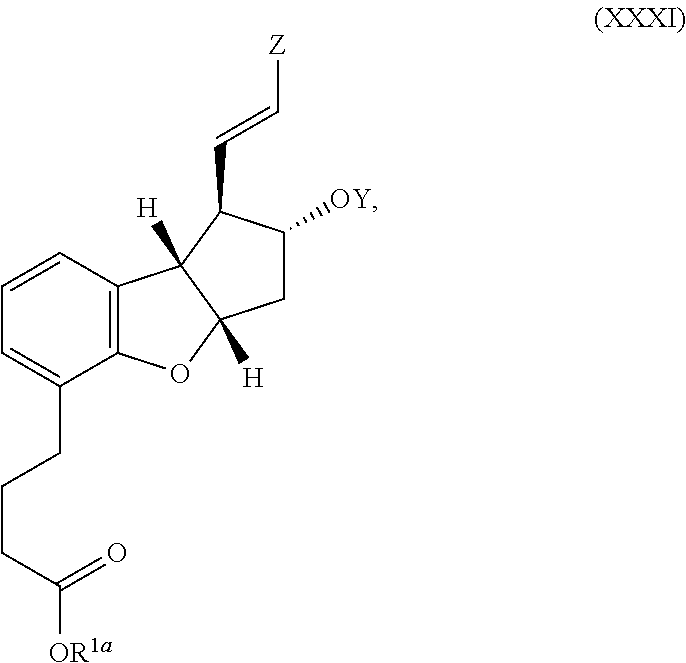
C12=C(C=CC=C1CCCC([OR1a])=O)C1([H])C([H])(O2)CC([OY])C1C=C[Z]
